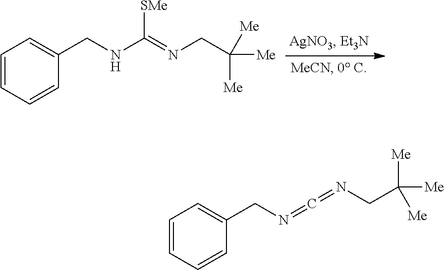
C1=CC=CC(CNC(=NCC([Me])([Me])[Me])[SMe])=C1.C1=CC=CC(CN=C=NCC([Me])([Me])[Me])=C1
